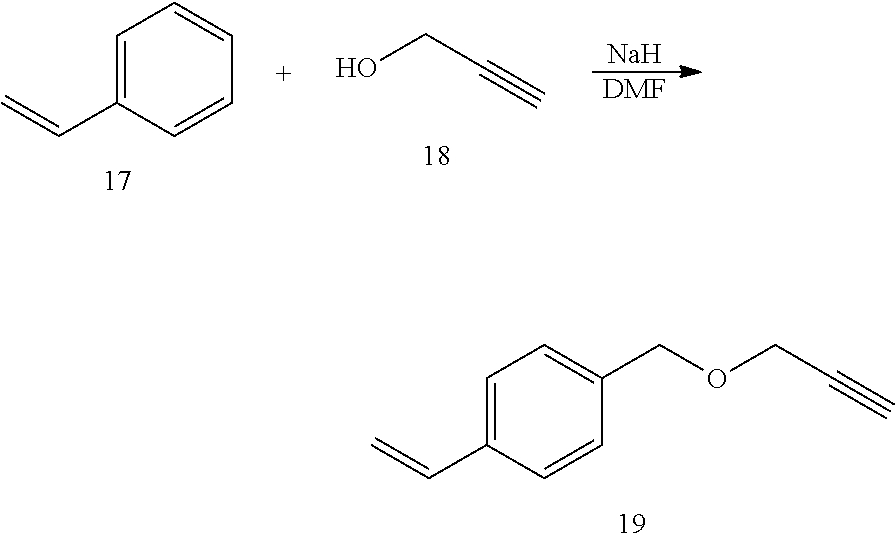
C1=C(C=C)C=CC(COCC#C)=C1.C1=C(C=C)C=CC=C1.[Na].[DMF].OCC#C
